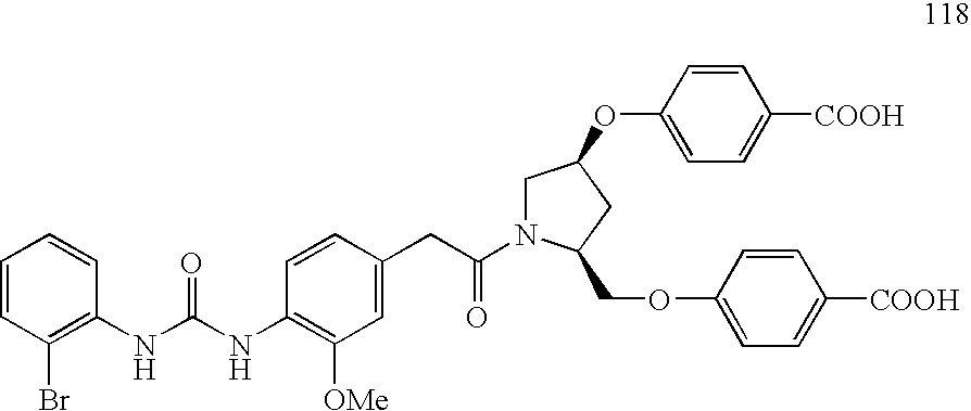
C1=CC(Br)=C(NC(=O)NC2=C([OMe])C=C(CC(=O)N3CC(OC4=CC=C([COOH])C=C4)CC3COC3=CC=C([COOH])C=C3)C=C2)C=C1
